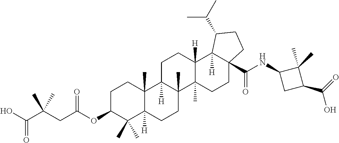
C1C(OC(CC(C(O)=O)(C)C)=O)C(C)(C)C2([H])C(C)(C1)C1([H])C(C)(CC2)C2(C)C([H])(CC1)C1([H])C(C(NC3CC(C(=O)O)C3(C)C)=O)(CC2)CCC1C(C)C
